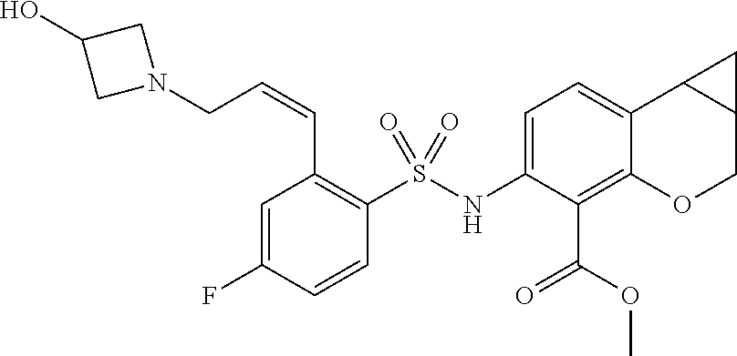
N1(CC=CC2=C(S(NC3=CC=C4C(=C3C(=O)OC)OCC3C4C3)(=O)=O)C=CC(F)=C2)CC(O)C1
